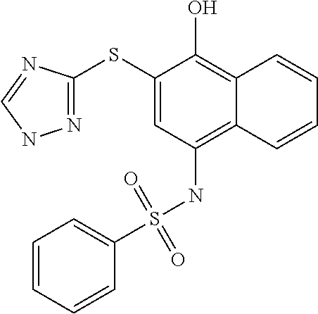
N1=C(SC2=CC(NS(C3=CC=CC=C3)(=O)=O)=C3C(=C2O)C=CC=C3)N=CN1
